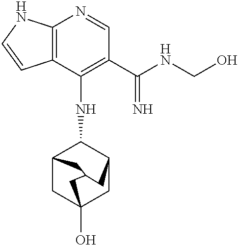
C12=C(C(NC3C4CC5(O)CC3CC(C5)C4)=C(C(NCO)=N)C=N1)C=CN2
